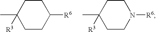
C1(C)([R3])CCC([R6])CC1.C1(C)([R3])CCN([R6])CC1
